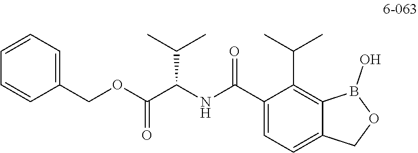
C1=CC=C(COC(C(NC(C2=CC=C3C(=C2C(C)C)B(O)OC3)=O)C(C)C)=O)C=C1
